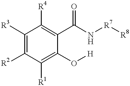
C1([R3])=C([R2])C([R1])=C(O[H])C(C(N[R7][R8])=O)=C1[R4]
